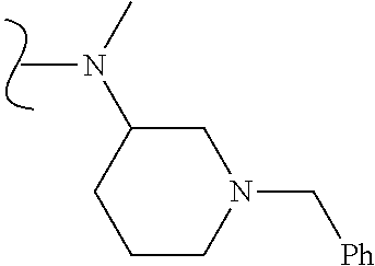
CN(C1CCCN(C[Ph])C1)C
